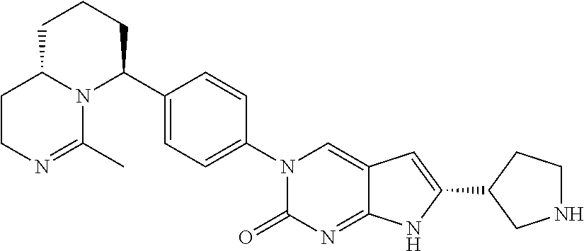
C12N(C(C3=CC=C(N4C(=O)N=C5C(=C4)C=C(C4CNCC4)N5)C=C3)CCC1)C(C)=NCC2
